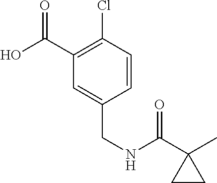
C1=C(CNC(=O)C2(C)CC2)C=CC(Cl)=C1C(=O)O
